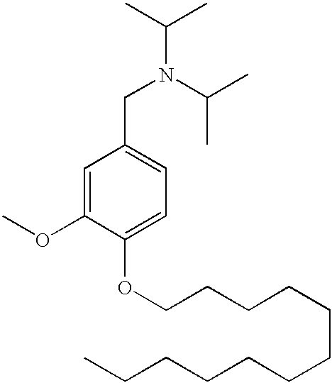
N(CC1=CC=C(OCCCCCCCCCCCC)C(OC)=C1)(C(C)C)C(C)C
